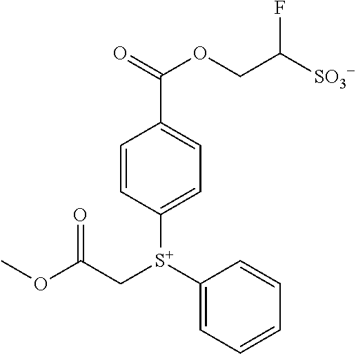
O(C(C[S+](C1=CC=CC=C1)C1=CC=C(C(OCC(F)[SO3-])=O)C=C1)=O)C
